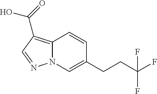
C12=C(C(=O)O)C=NN1C=C(CCC(F)(F)F)C=C2
